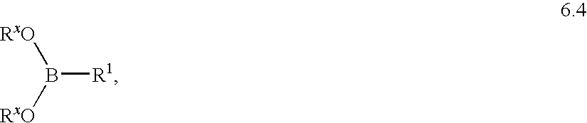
[RxO]B([RxO])[R1]
